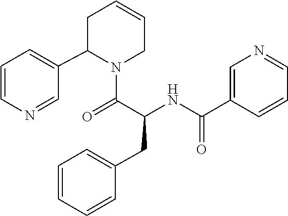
C1=C(CC(C(=O)N2CC=CCC2C2=CC=CN=C2)NC(C2=CN=CC=C2)=O)C=CC=C1
